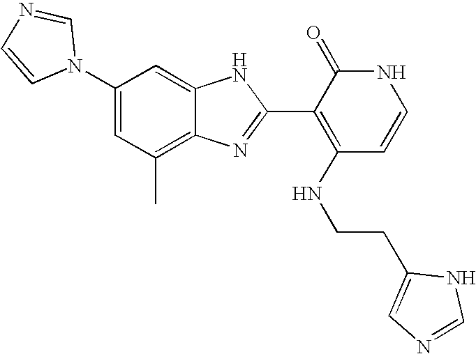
C1(C)=C2C(=CC(N3C=NC=C3)=C1)NC(C1=C(NCCC3=CN=CN3)C=CNC1=O)=N2
